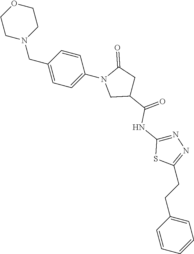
C1(N2C(=O)CC(C(NC3=NN=C(CCC4=CC=CC=C4)S3)=O)C2)=CC=C(CN2CCOCC2)C=C1
